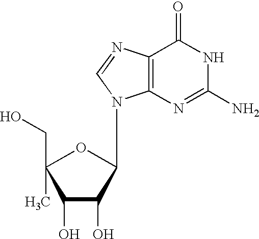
C1(O)C(O)C(N2C3=C(N=C2)C(=O)NC(N)=N3)OC1(C)CO
